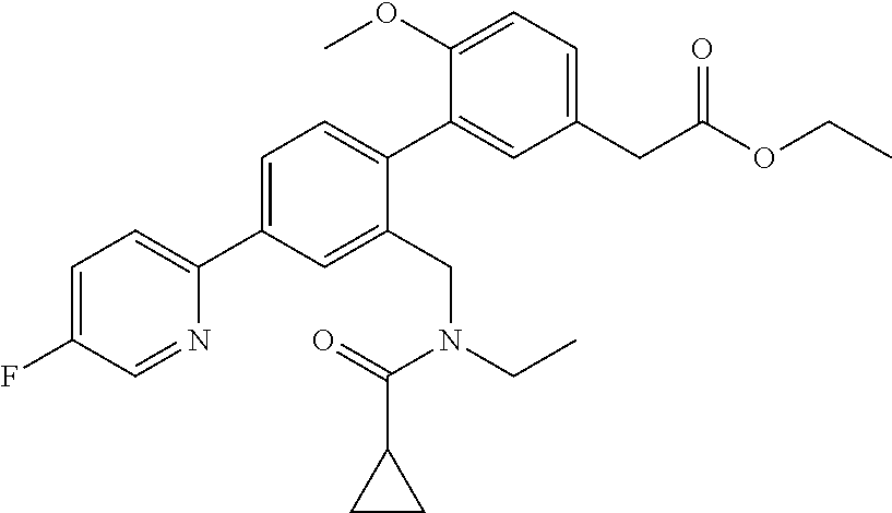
C1=C(C2=CC=C(F)C=N2)C=C(CN(CC)C(=O)C2CC2)C(C2=CC(CC(OCC)=O)=CC=C2OC)=C1
